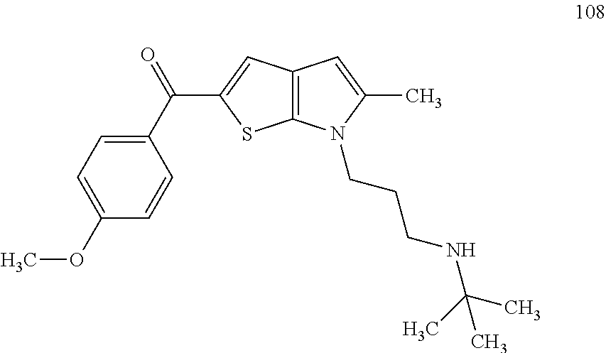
C1=CC(OC)=CC=C1C(=O)C1=CC2=C(S1)N(CCCNC(C)(C)C)C(C)=C2
